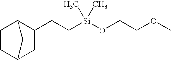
C1=CC2CC(CC[Si](OCCOC)(C)C)C1C2
